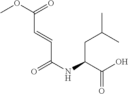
C(=O)(OC)C=CC(NC(C(O)=O)CC(C)C)=O
